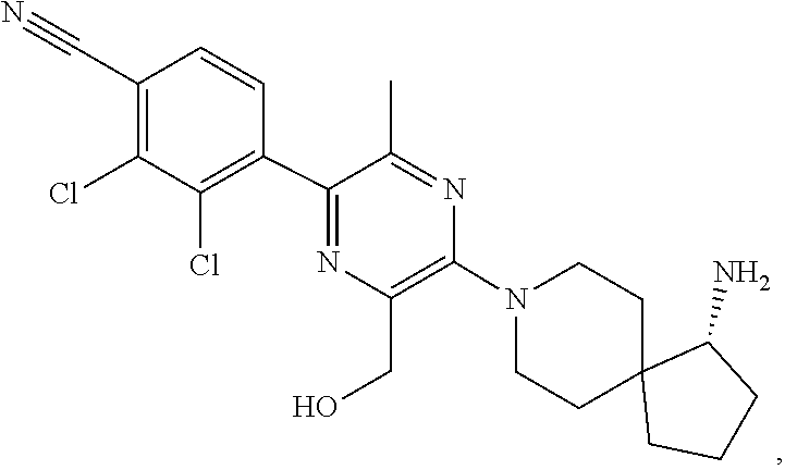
C1C2(CCCC2N)CCN(C2=C(CO)N=C(C3=C(Cl)C(Cl)=C(C#N)C=C3)C(C)=N2)C1
